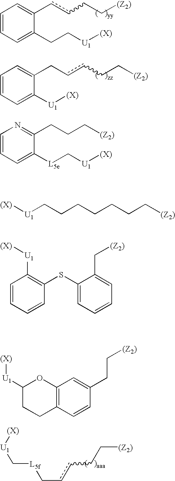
C1=CC=C(CC[U1][(X)])C(ccCC[(Z2)])=C1.C1=CC=C([U1][(X)])C(CccCC[(Z2)])=C1.[(Z2)]CCccC[L5f]C[U1][(X)].[(X)][U1]CCCCCCC[(Z2)].C1=CC=CC(SC2=CC=CC=C2C[(Z2)])=C1[U1][(X)].C1([U1][(X)])CCC2=C(O1)C=C(CC[(Z2)])C=C2.C1=CC=C([L5e]C[U1][(X)])C(CCC[(Z2)])=N1
